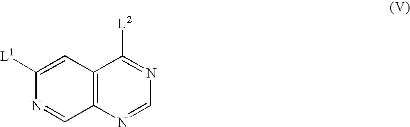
C12=C(N=CN=C1[L2])C=NC([L1])=C2
